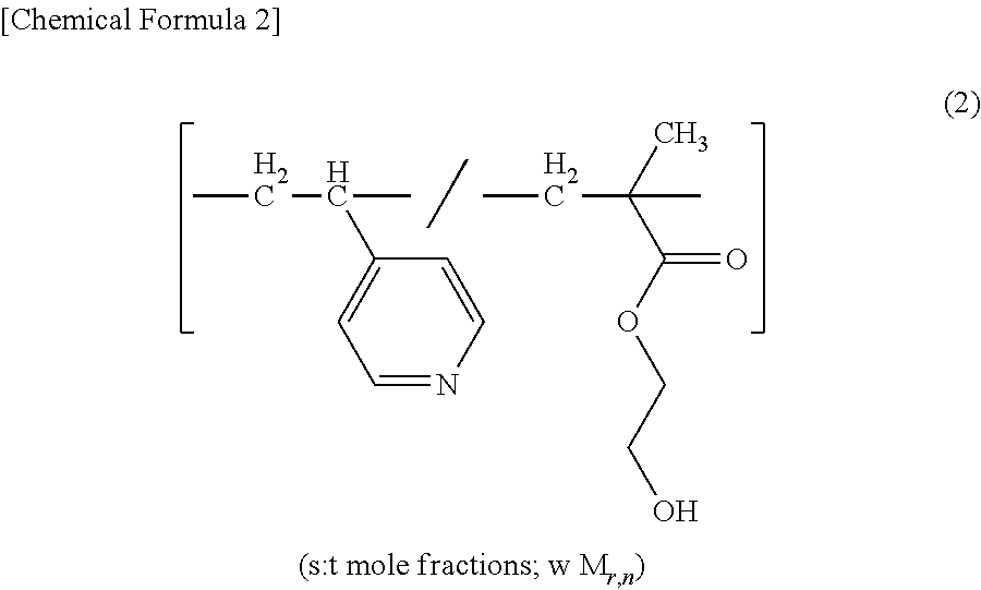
CCC(C1=CC=NC=C1)C.C(C(C)(C(=O)OCCO)C)C
